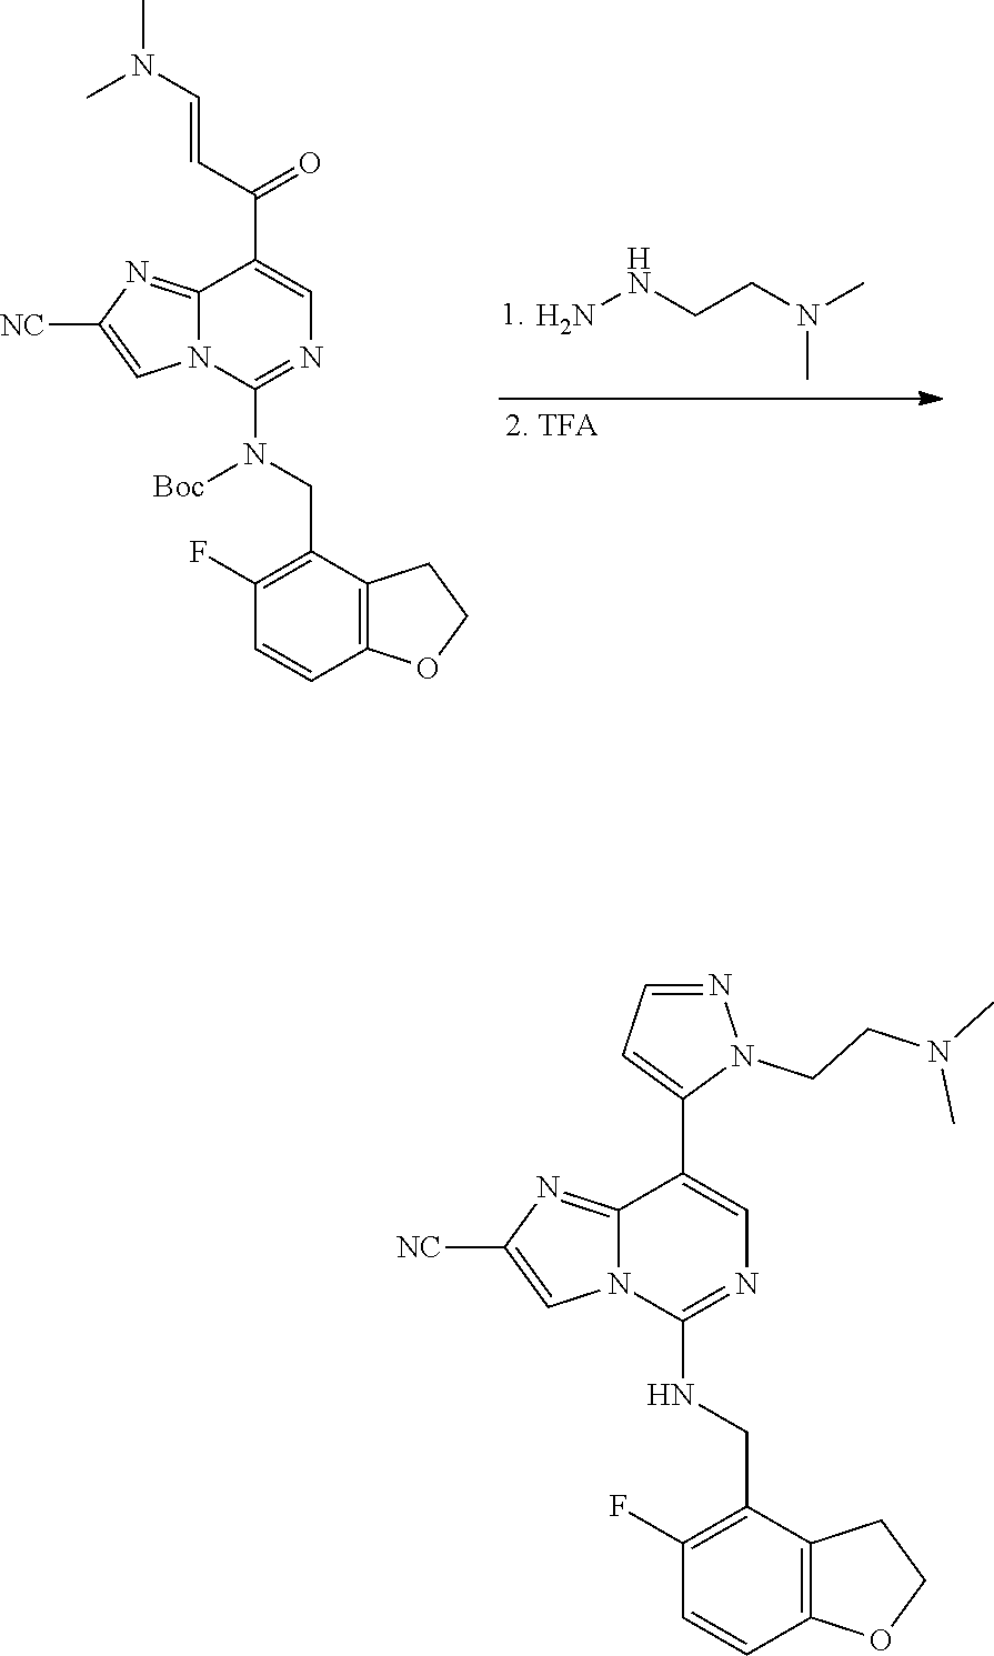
C1(CN(C2=NC=C(C(C=CN(C)C)=O)C3=NC([NC])=CN23)[Boc])=C(F)C=CC2=C1CCO2.NNCCN(C)C.C1(CNC2=NC=C(C3=CC=NN3CCN(C)C)C3=NC([NC])=CN23)=C(F)C=CC2=C1CCO2
